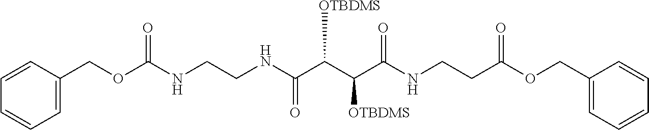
C1(COC(NCCNC(C(C(C(NCCC(OCC2=CC=CC=C2)=O)=O)[OTBDMS])[OTBDMS])=O)=O)=CC=CC=C1
